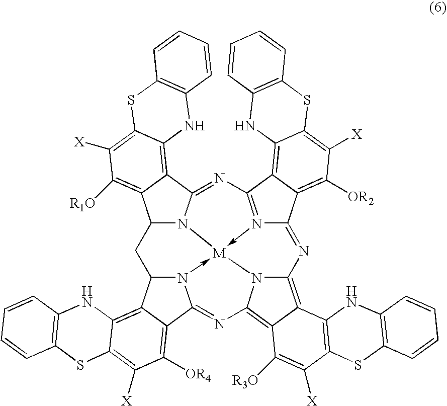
C12N3C(=NC4=N5->[M]36-N3C(C7=C8C(=C([X])C([OR4])=C7C3=NC3=C7C(=C(N36)N=C5C3=C([OR2])C([X])=C5C(=C34)NC3=C(S5)C=CC=C3)C3=C(C([X])=C7[R3O])SC4=C(N3)C=CC=C4)SC3=C(N8)C=CC=C3)C1)C1=C3C(=C([X])C([R1O])=C21)SC1=C(N3)C=CC=C1
